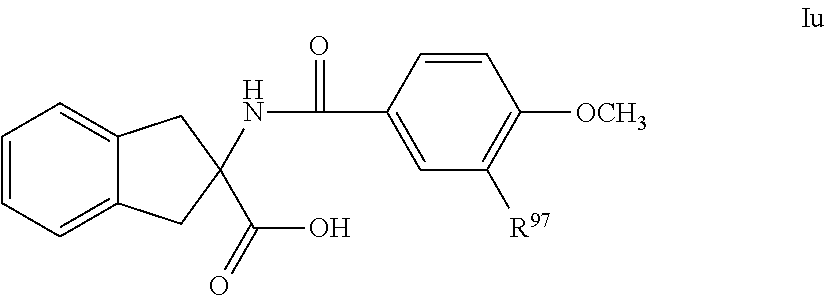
C1=CC=C2C(=C1)CC(NC(C1=CC([R97])=C([OCH3])C=C1)=O)(C(O)=O)C2
